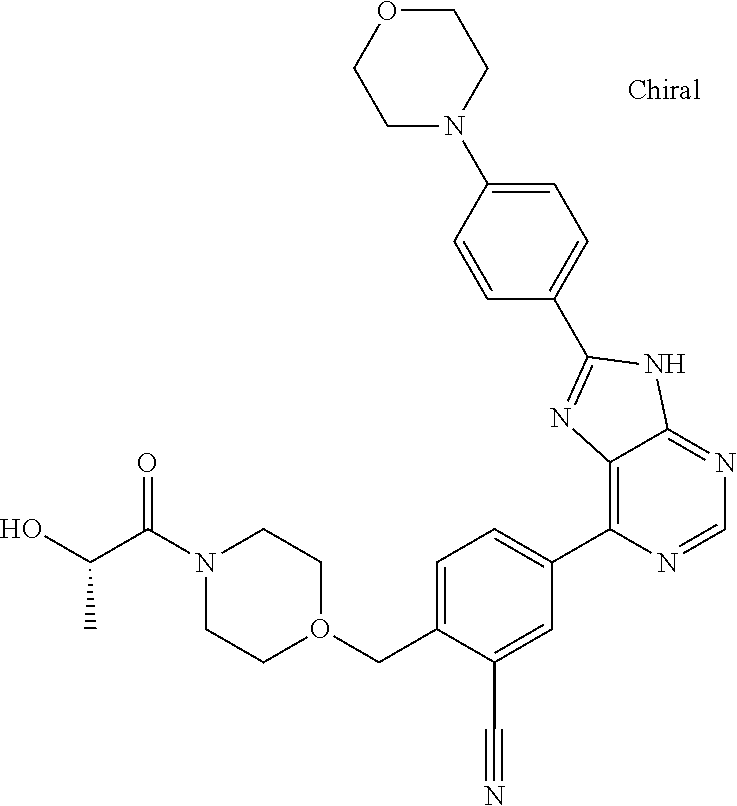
C1(CO2CCN(C(C(O)C)=O)CC2)=CC=C(C2=C3C(=NC=N2)NC(C2=CC=C(N4CCOCC4)C=C2)=N3)C=C1C#N
